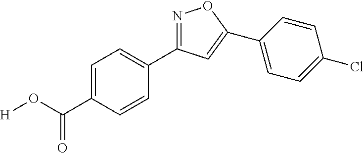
[H]OC(C1=CC=C(C2=NOC(C3=CC=C(Cl)C=C3)=C2)C=C1)=O
